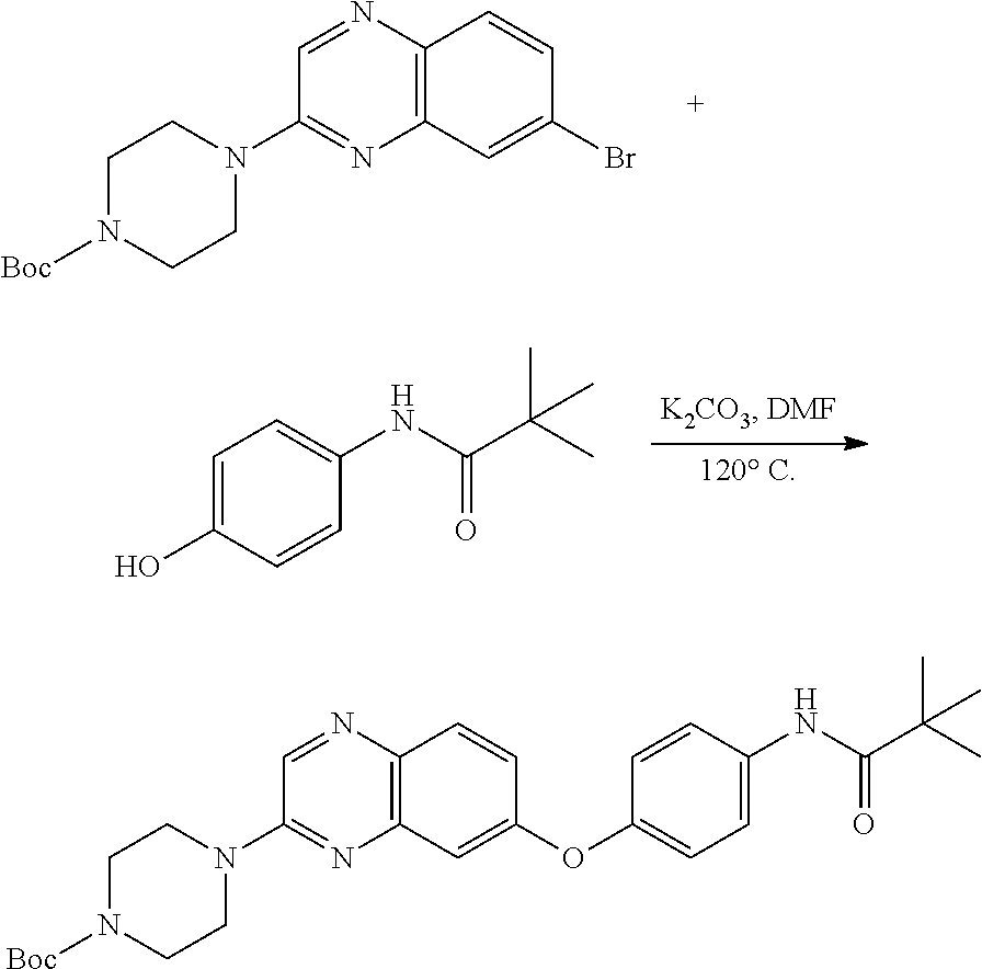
BrC1=CC2=C(C=C1)N=CC(N1CCN([Boc])CC1)=N2.C(NC1=CC=C(O)C=C1)(C(C)(C)C)=O.C1=C(NC(C(C)(C)C)=O)C=CC(OC2=CC3=C(C=C2)N=CC(N2CCN([Boc])CC2)=N3)=C1
